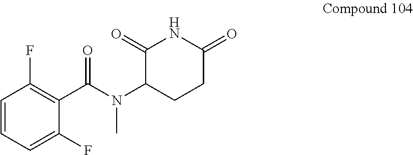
C1=CC=C(F)C(C(N(C2CCC(=O)NC2=O)C)=O)=C1F
